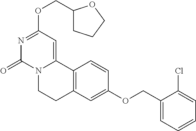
N1=C(OCC2CCCO2)C=C2N(C1=O)CCC1=C2C=CC(OCC2=CC=CC=C2Cl)=C1
